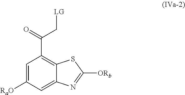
C1=C([RaO])C=C2C(=C1C(=O)C[LG])SC([ORb])=N2
